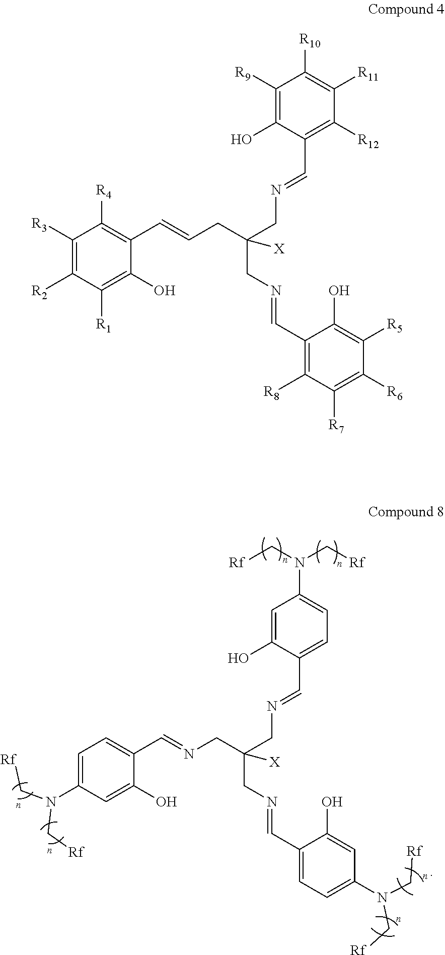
C1=C(N(C[Rf])C[Rf])C=C(O)C(C=NCC(CN=CC2=CC=C(N(C[Rf])C[Rf])C=C2O)(CN=CC2=CC=C(N(C[Rf])C[Rf])C=C2O)[X])=C1.C1([R3])=C([R2])C([R1])=C(O)C(C=CCC(CN=CC2=C([R8])C([R7])=C([R6])C([R5])=C2O)(CN=CC2=C([R12])C([R11])=C([R10])C([R9])=C2O)[X])=C1[R4]
